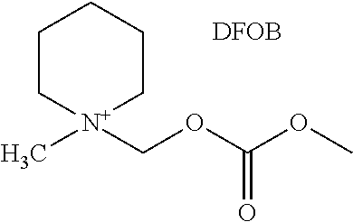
C1C[N+](C)(COC(OC)=O)CCC1.[DFOB]
